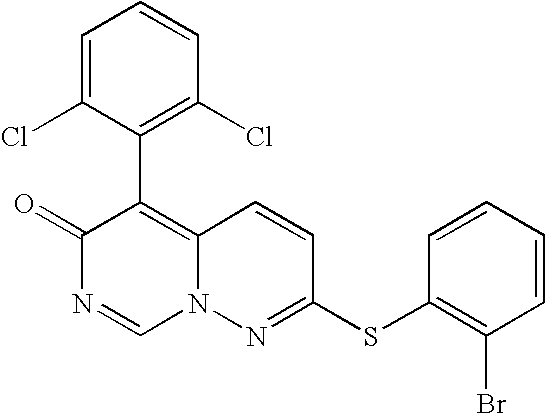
O=C1N=CN2C(=C1C1=C(Cl)C=CC=C1Cl)C=CC(SC1=C(Br)C=CC=C1)=N2
